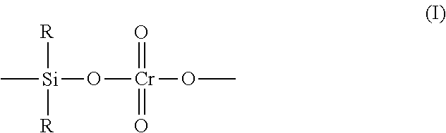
[R][Si](C)([R])O[Cr](=O)(=O)OC
